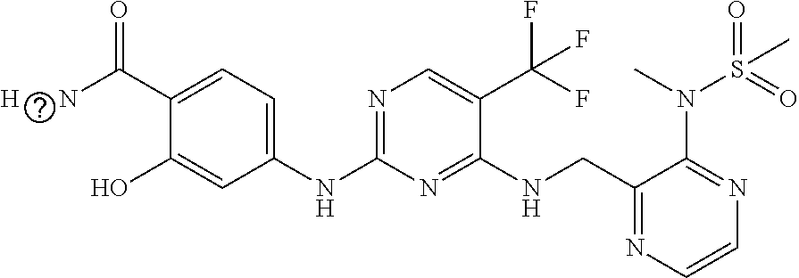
N(C1=NC=C(C(F)(F)F)C(NCC2=NC=CN=C2N(S(=O)(C)=O)C)=N1)C1=CC=C(C([H      N])=O)C(O)=C1
